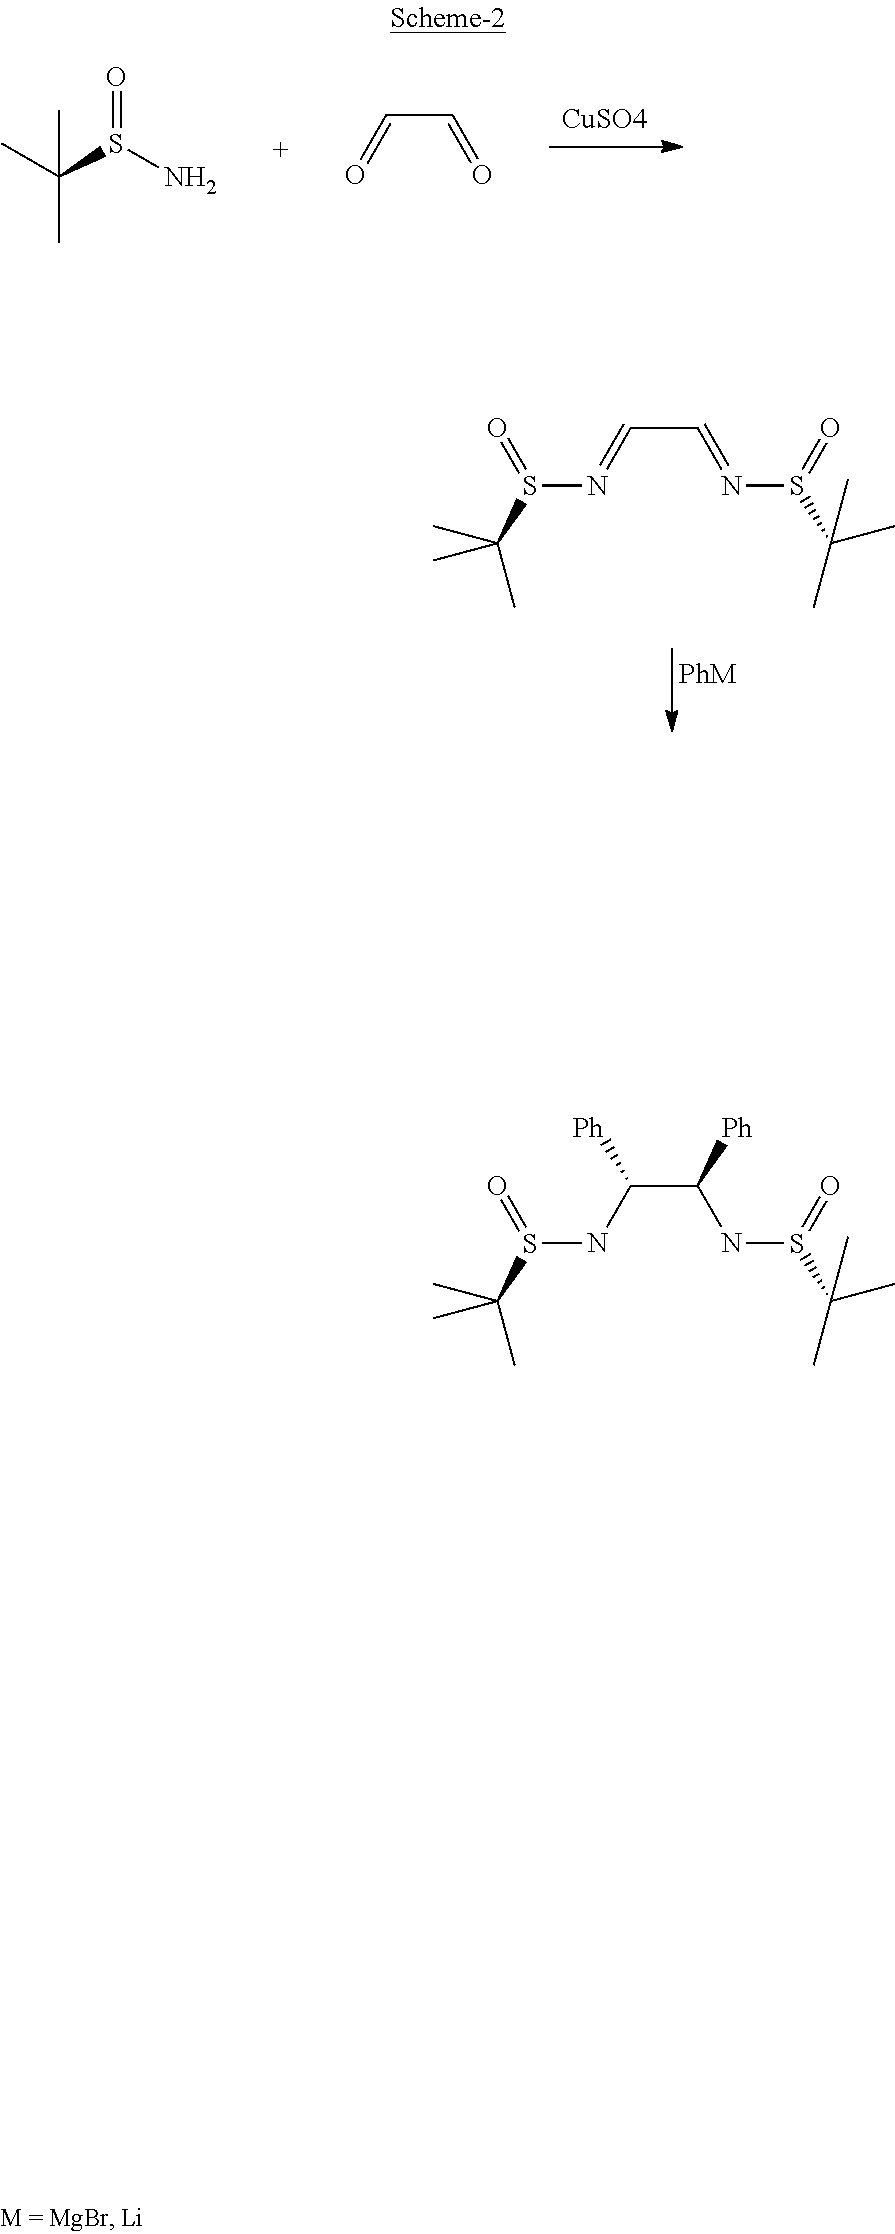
[CuSO4].O=S(N)C(C)(C)C.C(C=O)=O.[PhM].C(C=NS(C(C)(C)C)=O)=NS(C(C)(C)C)=O.C(C(NS(C(C)(C)C)=O)[Ph])(NS(C(C)(C)C)=O)[Ph]
